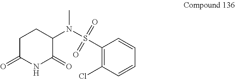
C1C(=O)NC(=O)C(N(S(C2=C(Cl)C=CC=C2)(=O)=O)C)C1
